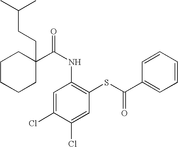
C1CCCC(CCC(C)C)(C(NC2=C(SC(=O)C3=CC=CC=C3)C=C(Cl)C(Cl)=C2)=O)C1
